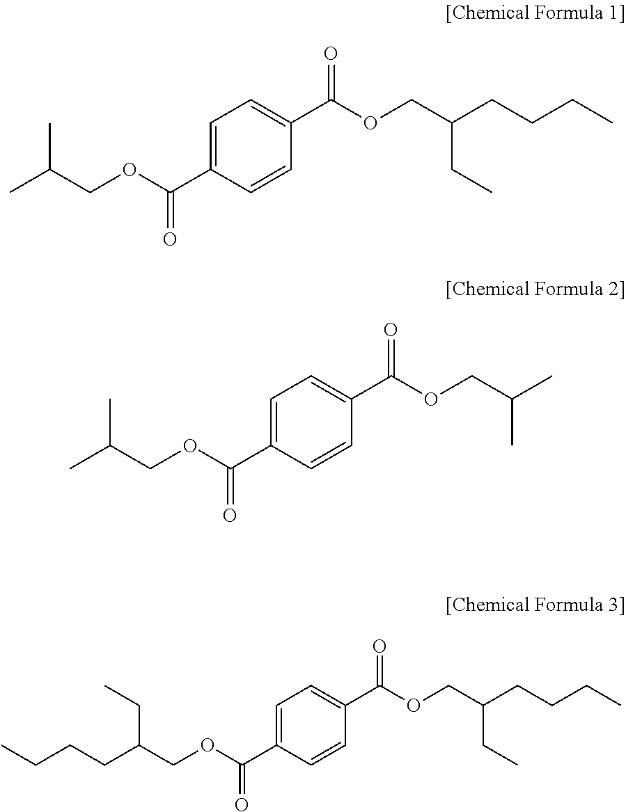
CC(COC(C1=CC=C(C(OCC(CCCC)CC)=O)C=C1)=O)C.CC(COC(C1=CC=C(C(OCC(C)C)=O)C=C1)=O)C.C(C(COC(C1=CC=C(C(OCC(CCCC)CC)=O)C=C1)=O)CC)CCC
